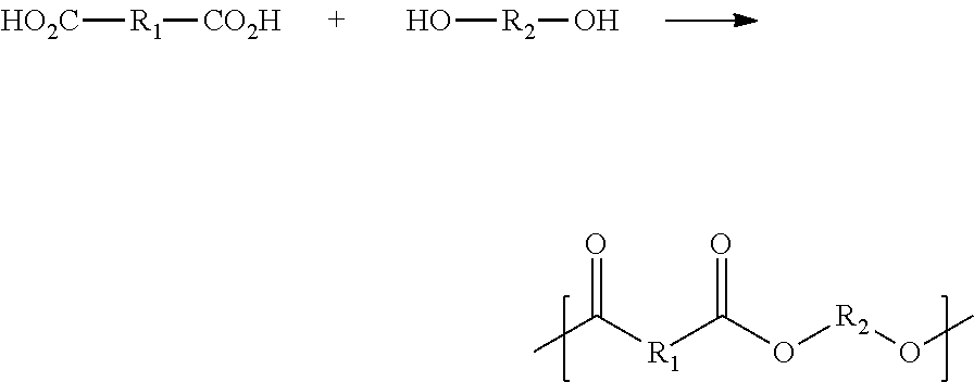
[HO2C][R1][CO2H].O[R2]O.CC([R1]C(O[R2]OC)=O)=O
